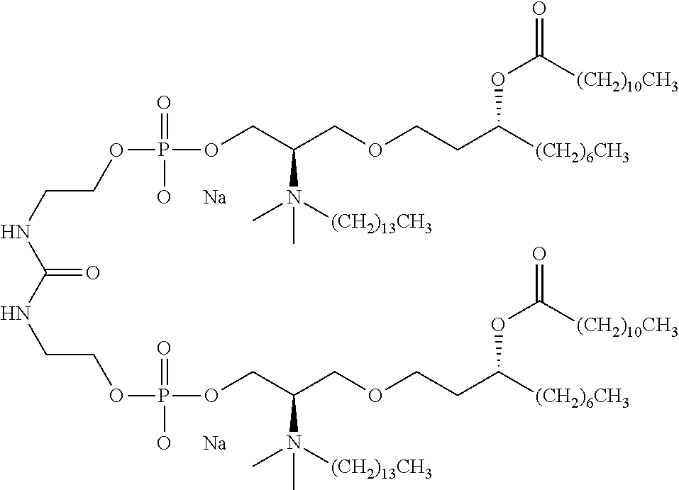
C(NCCOP(OCC(COCCC([(CH2)6CH3])OC(=O)[(CH2)10CH3])N([(CH2)13CH3])(C)C)(=O)[O      Na])(=O)NCCOP(OCC(COCCC([(CH2)6CH3])OC(=O)[(CH2)10CH3])N([(CH2)13CH3])(C)C)(=O)[O      Na]
